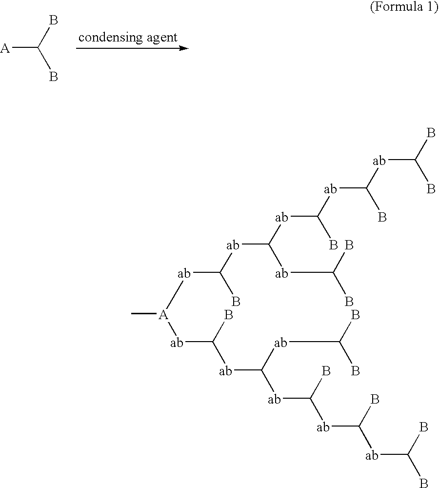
[A]C(B)B.C[A]([ab]C([ab]C([ab]C([ab]C([ab]C(B)B)B)B)[ab]C(B)B)B)[ab]C([ab]C([ab]C([ab]C([ab]C(B)B)B)B)[ab]C(B)B)B
